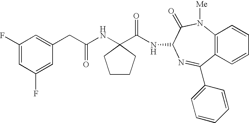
C1(F)=CC(F)=CC(CC(NC2(C(NC3C(=O)N([Me])C4=C(C=CC=C4)C(C4=CC=CC=C4)=N3)=O)CCCC2)=O)=C1
